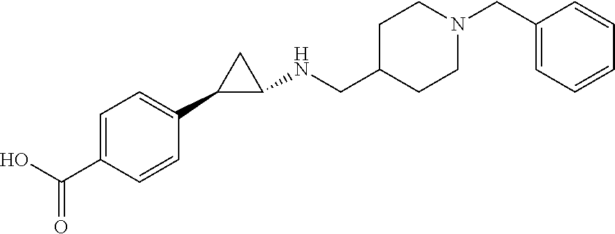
C1=C(C(O)=O)C=CC(C2C(NCC3CCN(CC4=CC=CC=C4)CC3)C2)=C1
